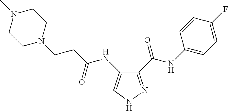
C(C(=O)NC1=CNN=C1C(NC1=CC=C(F)C=C1)=O)CN1CCN(C)CC1
